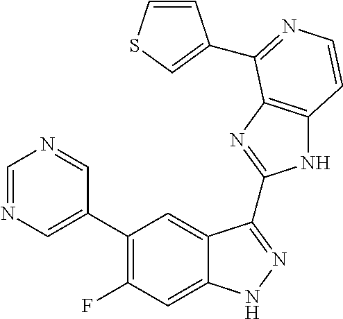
C1=C(C2=C(F)C=C3C(=C2)C(C2=NC4=C(N2)C=CN=C4C2=CSC=C2)=NN3)C=NC=N1
